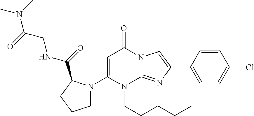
C1=C(N2CCCC2C(=O)NCC(=O)N(C)C)N(CCCCC)C2=NC(C3=CC=C(Cl)C=C3)=CN2C1=O
